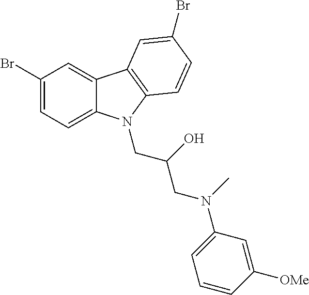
C1(Br)=CC=C2C(=C1)C1=C(N2CC(O)CN(C)C2=CC=CC([OMe])=C2)C=CC(Br)=C1
